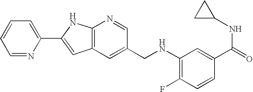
C1=NC(C2=CC3=C(N2)N=CC(CNC2=C(F)C=CC(C(NC4CC4)=O)=C2)=C3)=CC=C1
